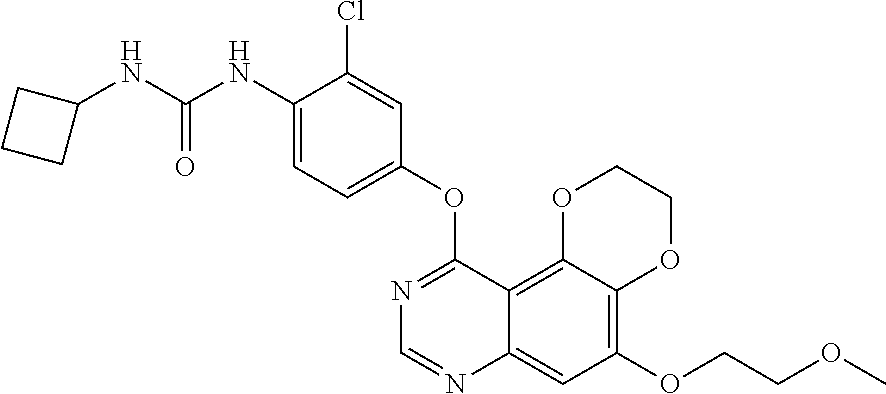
C12=C(OCCOC)C=C3C(=C1OCCO2)C(OC1=CC=C(NC(NC2CCC2)=O)C(Cl)=C1)=NC=N3
